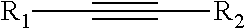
C(#C[R2])[R1]
